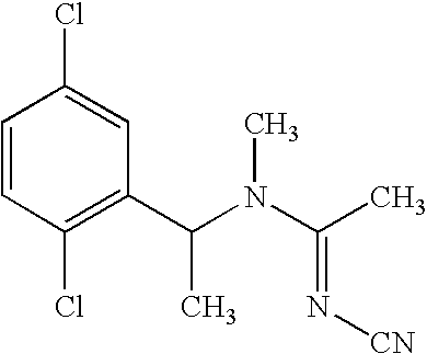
C1=CC(Cl)=C(C(N(C(C)=N[CN])C)C)C=C1Cl
